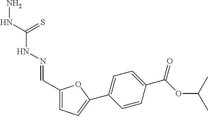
C1(C=NNC(NN)=S)=CC=C(C2=CC=C(C(OC(C)C)=O)C=C2)O1
